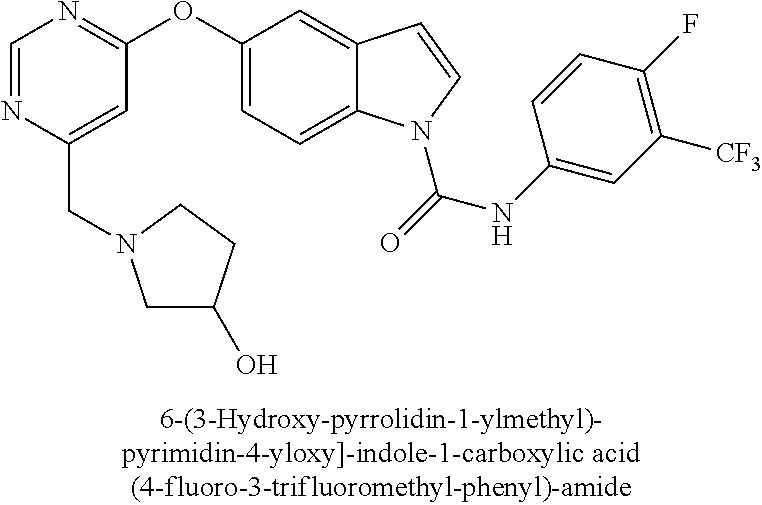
C1=NC(CN2CC(O)CC2)=CC(OC2=CC=C3C(=C2)C=CN3C(=O)NC2=CC([CF3])=C(F)C=C2)=N1
